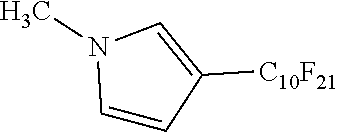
C1=CC([C10F21])=CN1C
